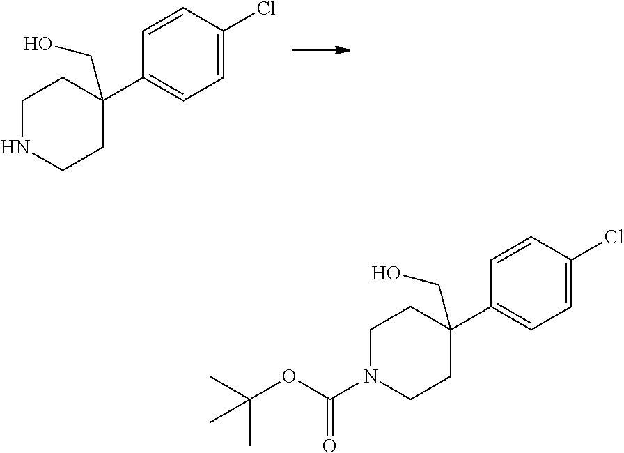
C1=C(Cl)C=CC(C2(CO)CCNCC2)=C1.C1=C(Cl)C=CC(C2(CO)CCN(C(OC(C)(C)C)=O)CC2)=C1
